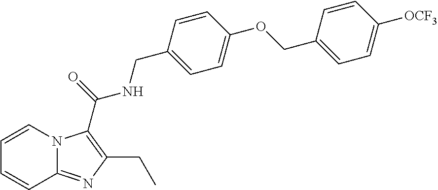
C1=CN2C(=NC(CC)=C2C(NCC2=CC=C(OCC3=CC=C([OCF3])C=C3)C=C2)=O)C=C1
